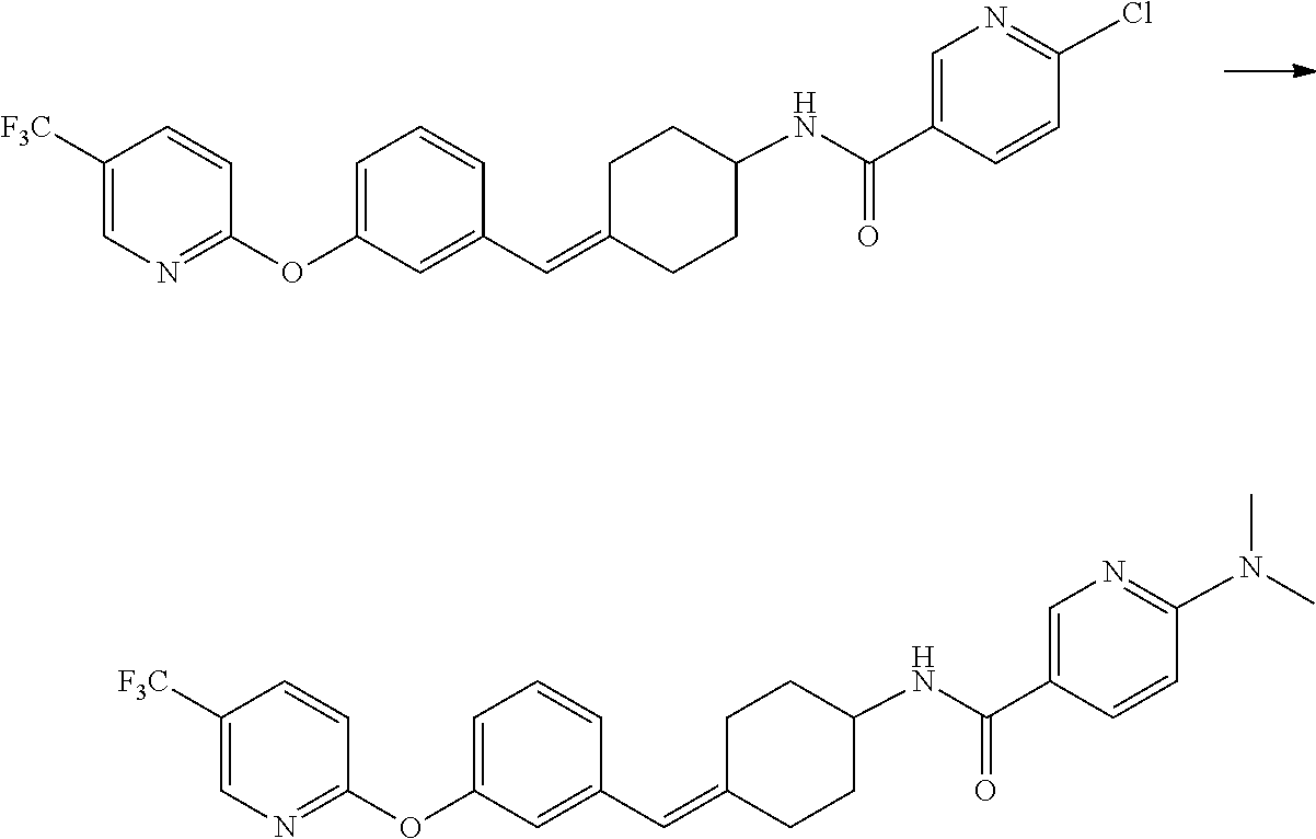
C1=CC(OC2=CC=CC(C=C3CCC(NC(C4=CN=C(Cl)C=C4)=O)CC3)=C2)=NC=C1[F3C].C1=CC(OC2=CC=CC(C=C3CCC(NC(C4=CN=C(N(C)C)C=C4)=O)CC3)=C2)=NC=C1[F3C]
